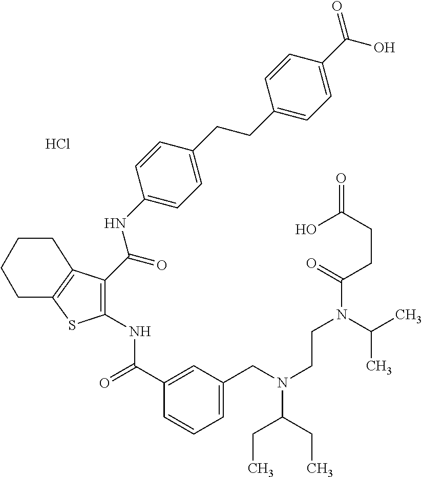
Cl.C1(C(=O)NC2=C(C(NC3=CC=C(CCC4=CC=C(C(=O)O)C=C4)C=C3)=O)C3=C(S2)CCCC3)=CC(CN(CCN(C(C)C)C(CCC(=O)O)=O)C(CC)CC)=CC=C1
